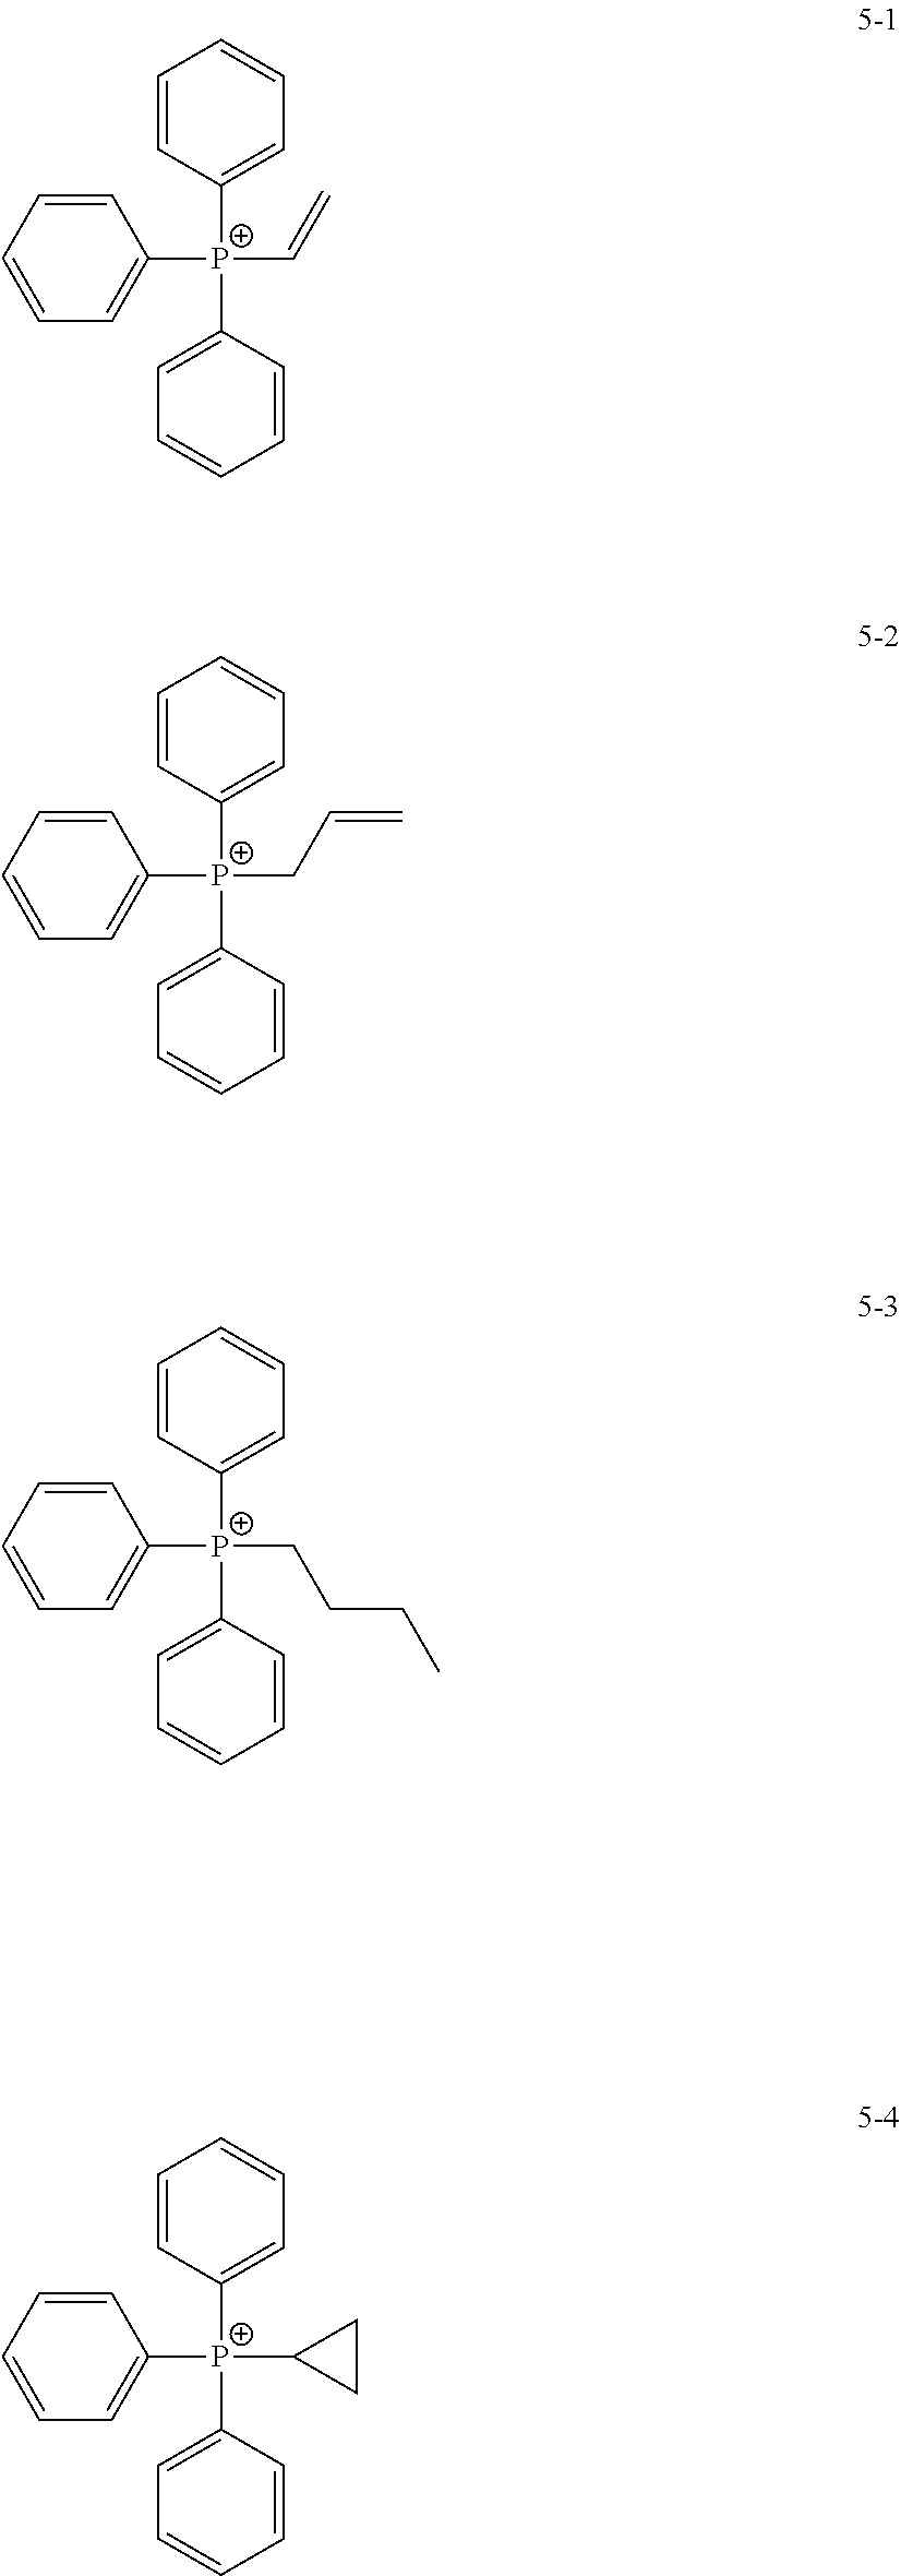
C1=CC=CC([P+](C=C)(C2=CC=CC=C2)C2=CC=CC=C2)=C1.C1=CC=CC([P+](C2CC2)(C2=CC=CC=C2)C2=CC=CC=C2)=C1.C1=CC=CC([P+](CC=C)(C2=CC=CC=C2)C2=CC=CC=C2)=C1.C1=CC=CC([P+](CCCC)(C2=CC=CC=C2)C2=CC=CC=C2)=C1
